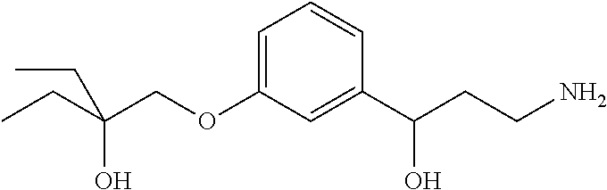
C(OC1=CC=CC(C(CCN)O)=C1)C(O)(CC)CC
